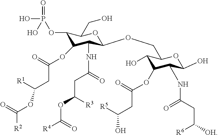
C1(OP(O)(=O)O)C(OC(CC(OC(=O)[R2])[R1])=O)C(NC(CC(OC([R4])=O)[R3])=O)C(OCC2C(O)C(OC(CC(O)[R5])=O)C(NC(=O)CC([OH])[R6])C(O)O2)OC1CO
